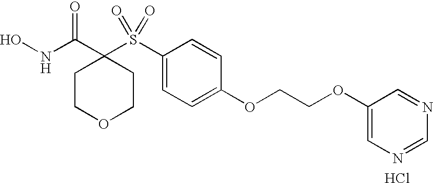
N(C(C1(S(C2=CC=C(OCCOC3=CN=CN=C3)C=C2)(=O)=O)CCOCC1)=O)O.Cl
